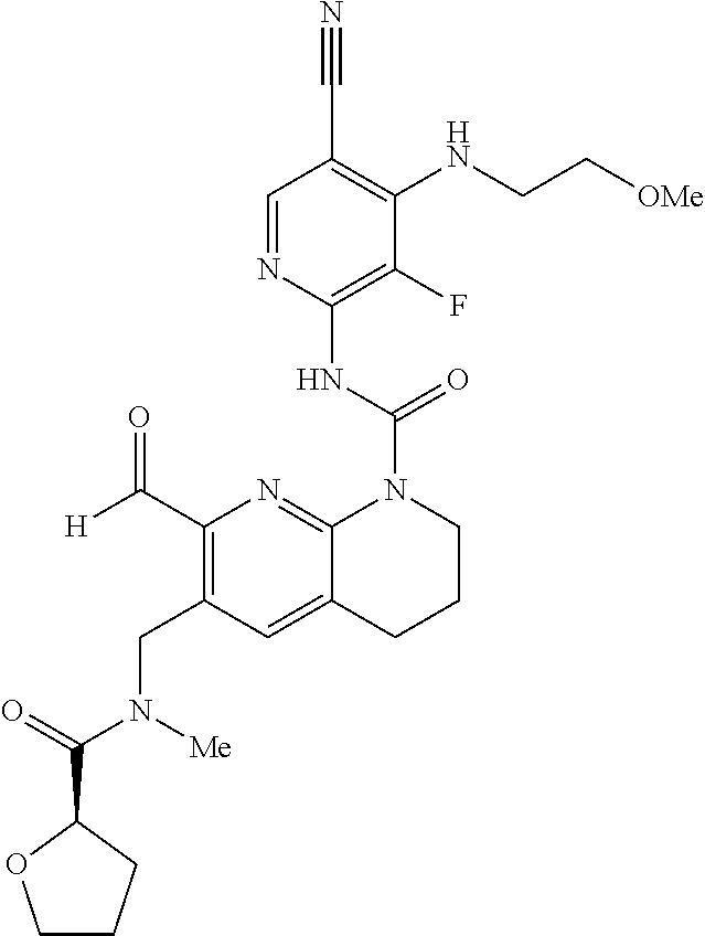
C1=NC(NC(N2C3=NC(C(=O)[H])=C(CN([Me])C(=O)C4OCCC4)C=C3CCC2)=O)=C(F)C(NCC[OMe])=C1C#N
